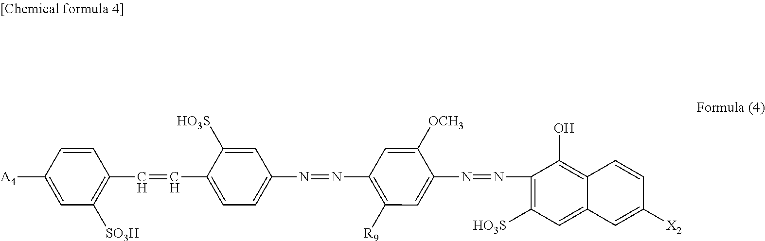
C1(N=NC2=CC([R9])=C(N=NC3=CC=C(C=CC4=C([SO3H])C=C([A4])C=C4)C([HO3S])=C3)C=C2[OCH3])=C([HO3S])C=C2C(=C1O)C=CC([X2])=C2
